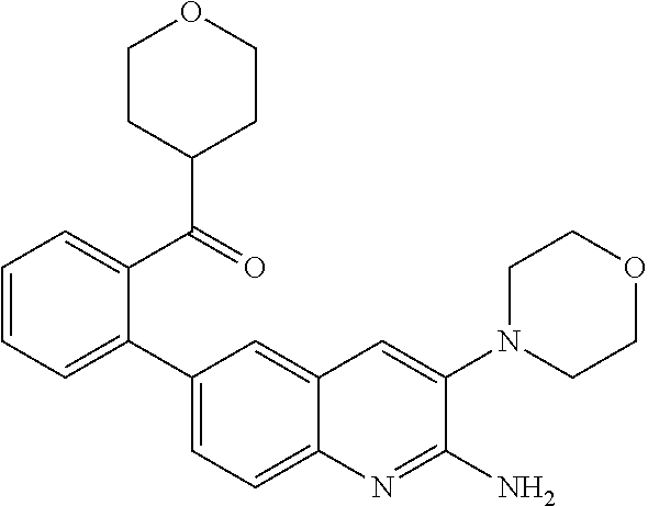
C1=CC=C(C2=CC=C3C(=C2)C=C(N2CCOCC2)C(N)=N3)C(C(=O)C2CCOCC2)=C1
